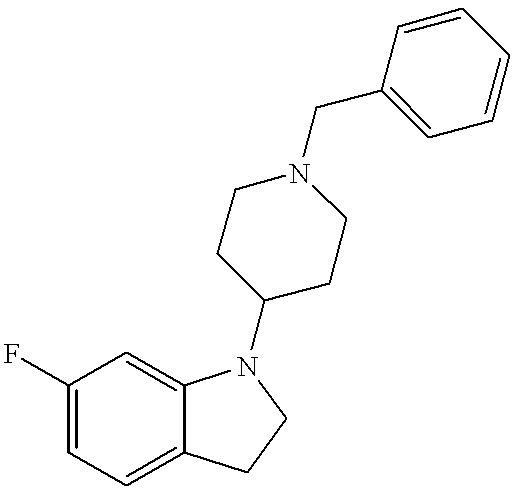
C1(F)=CC=C2C(=C1)N(C1CCN(CC3=CC=CC=C3)CC1)CC2
